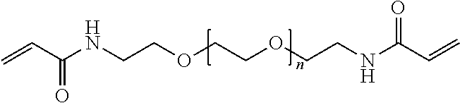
C(C(NCCOCCOCCNC(C=C)=O)=O)=C
